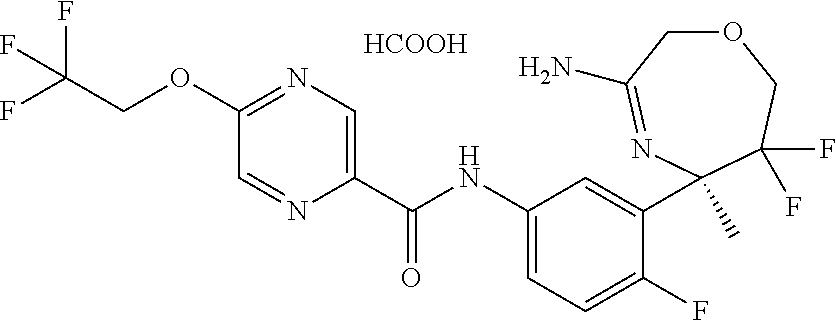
C1(C(NC2=CC=C(F)C(C3(C)N=C(N)COCC3(F)F)=C2)=O)=CN=C(OCC(F)(F)F)C=N1.[HCOOH]
